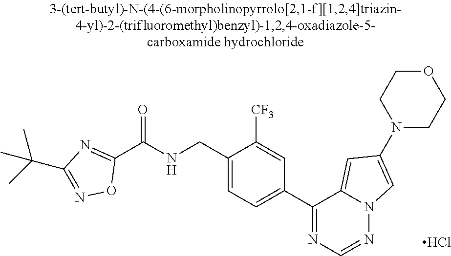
C1(C(NCC2=CC=C(C3=NC=NN4C3=CC(N3CCOCC3)=C4)C=C2[CF3])=O)=NC(C(C)(C)C)=NO1.Cl
